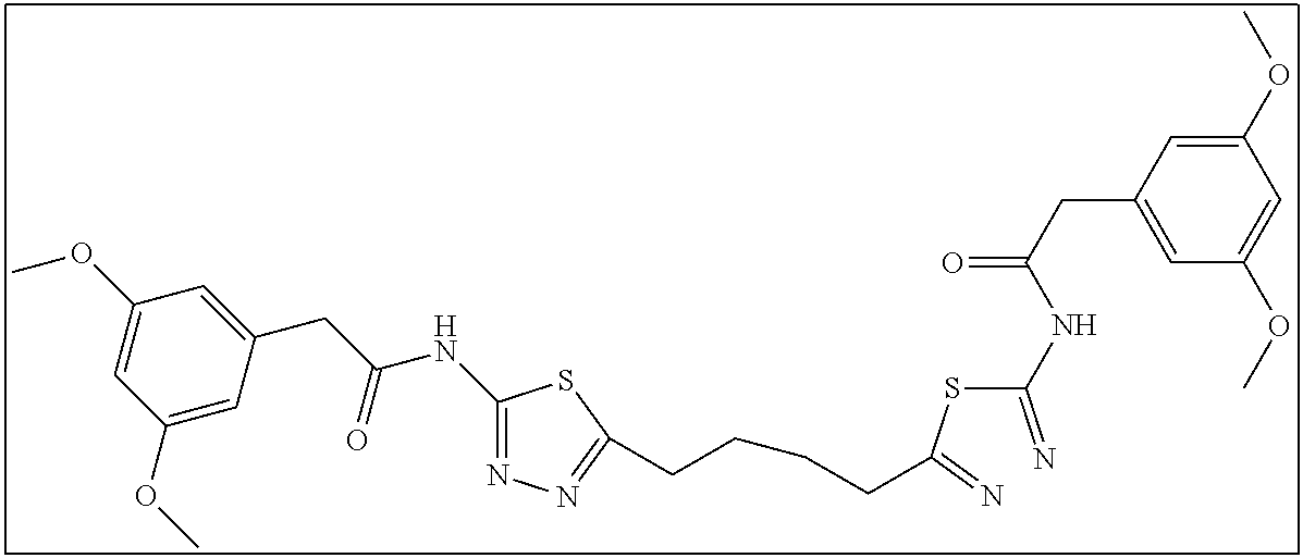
C1(NC(CC2=CC(OC)=CC(OC)=C2)=O)=NN=C(CCCCC(SC(=N)NC(CC2=CC(OC)=CC(OC)=C2)=O)=N)S1
